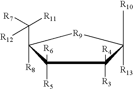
C1([R5])([R6])C([R8])(C([R11])([R7])[R12])[R9]C([R13])(C[R10])C1([R3])[R4]
